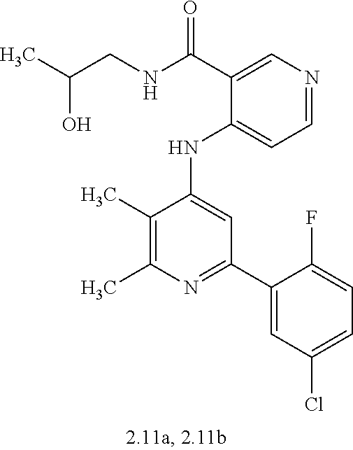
C1(NC2=CC(C3=CC(Cl)=CC=C3F)=NC(C)=C2C)=CC=NC=C1C(NCC(C)O)=O
